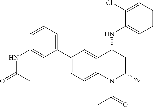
C1(NC2CC(C)N(C(C)=O)C3=CC=C(C4=CC=CC(NC(C)=O)=C4)C=C23)=CC=CC=C1Cl
